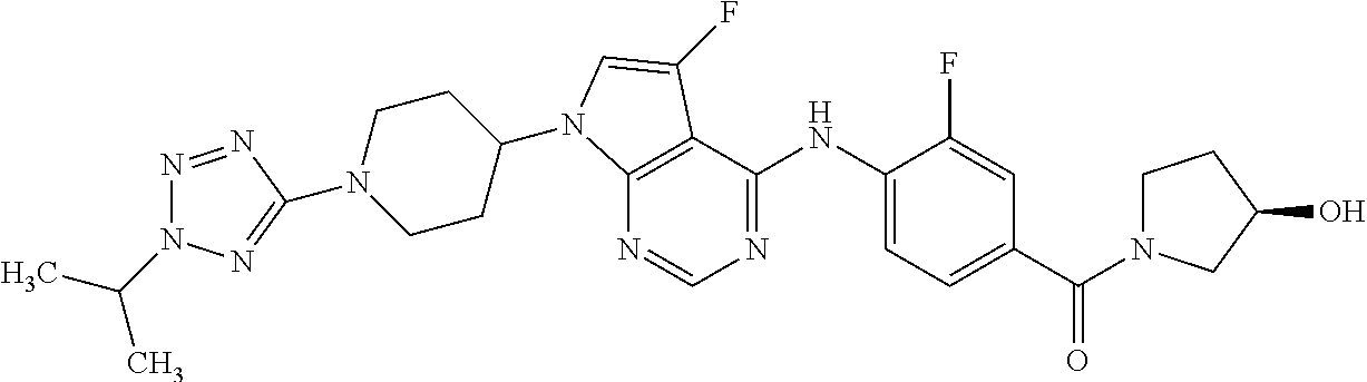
N1(C2=NN(C(C)C)N=N2)CCC(N2C3=C(C(NC4=CC=C(C(N5CCC(O)C5)=O)C=C4F)=NC=N3)C(F)=C2)CC1
